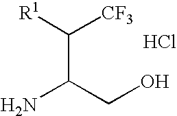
C(C(CO)N)([R1])[CF3].Cl
